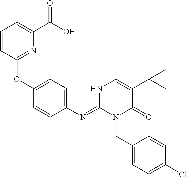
C1(OC2=CC=C(N=C3N(CC4=CC=C(Cl)C=C4)C(=O)C(C(C)(C)C)=CN3)C=C2)=NC(C(=O)O)=CC=C1
